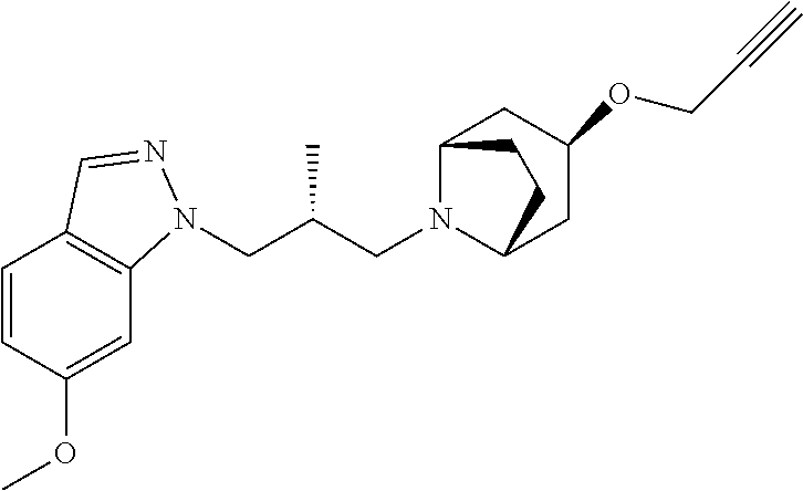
C(C(CN1C2CC(OCC#C)CC1CC2)C)N1C2=C(C=CC(OC)=C2)C=N1
